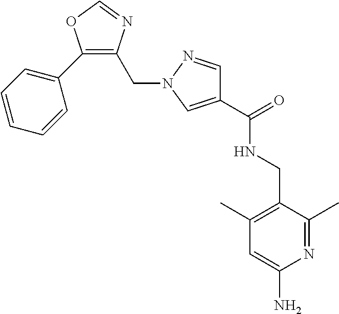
C1(C(=O)NCC2=C(C)C=C(N)N=C2C)=CN(CC2=C(C3=CC=CC=C3)OC=N2)N=C1
